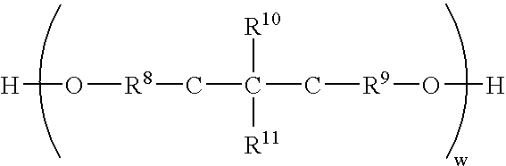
[H]O[R8]CC(C[R9]O[H])([R10])[R11]
